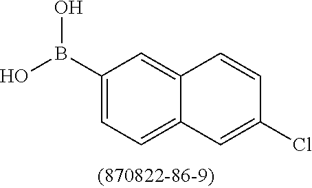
C12=CC(B(O)O)=CC=C1C=C(Cl)C=C2
